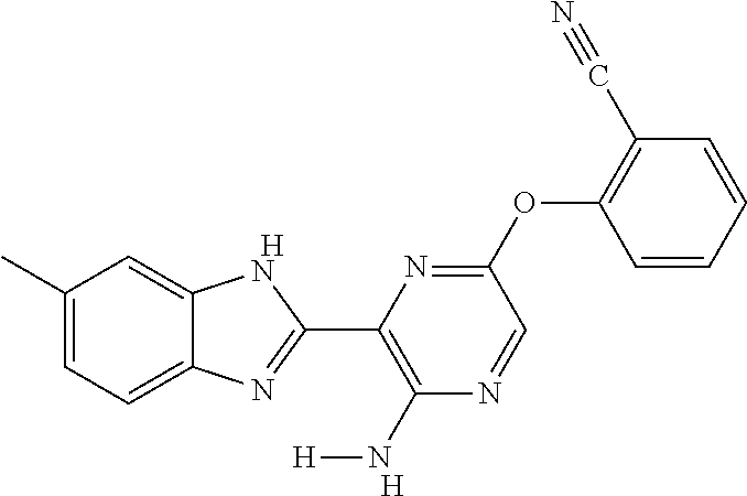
[H].C1(C)=CC=C2C(=C1)NC(C1=C(N[H])N=CC(OC3=C(C#N)C=CC=C3)=N1)=N2.[H]
